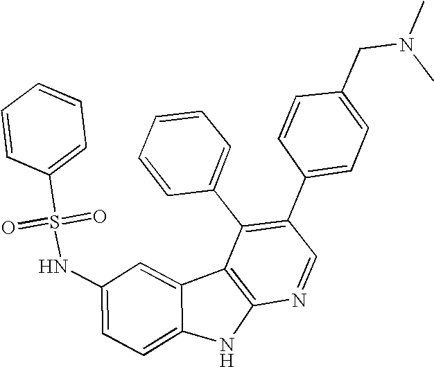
N(C1=CC=C2C(=C1)C1=C(N2)N=CC(C2=CC=C(CN(C)C)C=C2)=C1C1=CC=CC=C1)S(=O)(=O)C1=CC=CC=C1
